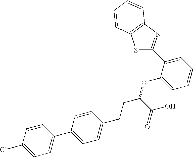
C1=CC(Cl)=CC=C1C1=CC=C(CCC(OC2=CC=CC=C2C2=NC3=C(S2)C=CC=C3)C(O)=O)C=C1
